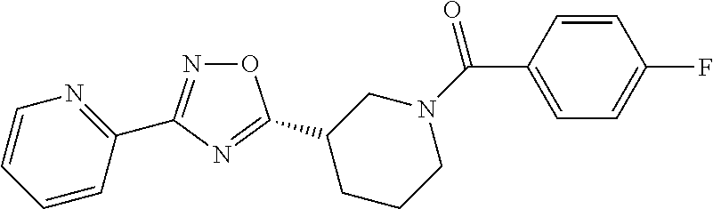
O1N=C(C2=NC=CC=C2)N=C1C1CCCN(C(=O)C2=CC=C(F)C=C2)C1
